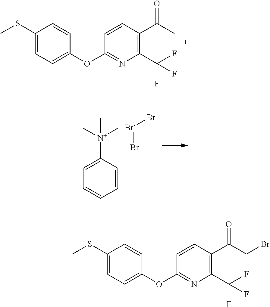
C1(SC)=CC=C(OC2=NC(C(F)(F)F)=C(C(C)=O)C=C2)C=C1.C1=CC([N+](C)(C)C)=CC=C1.[Br-](Br)Br.C1(SC)=CC=C(OC2=NC(C(F)(F)F)=C(C(CBr)=O)C=C2)C=C1
